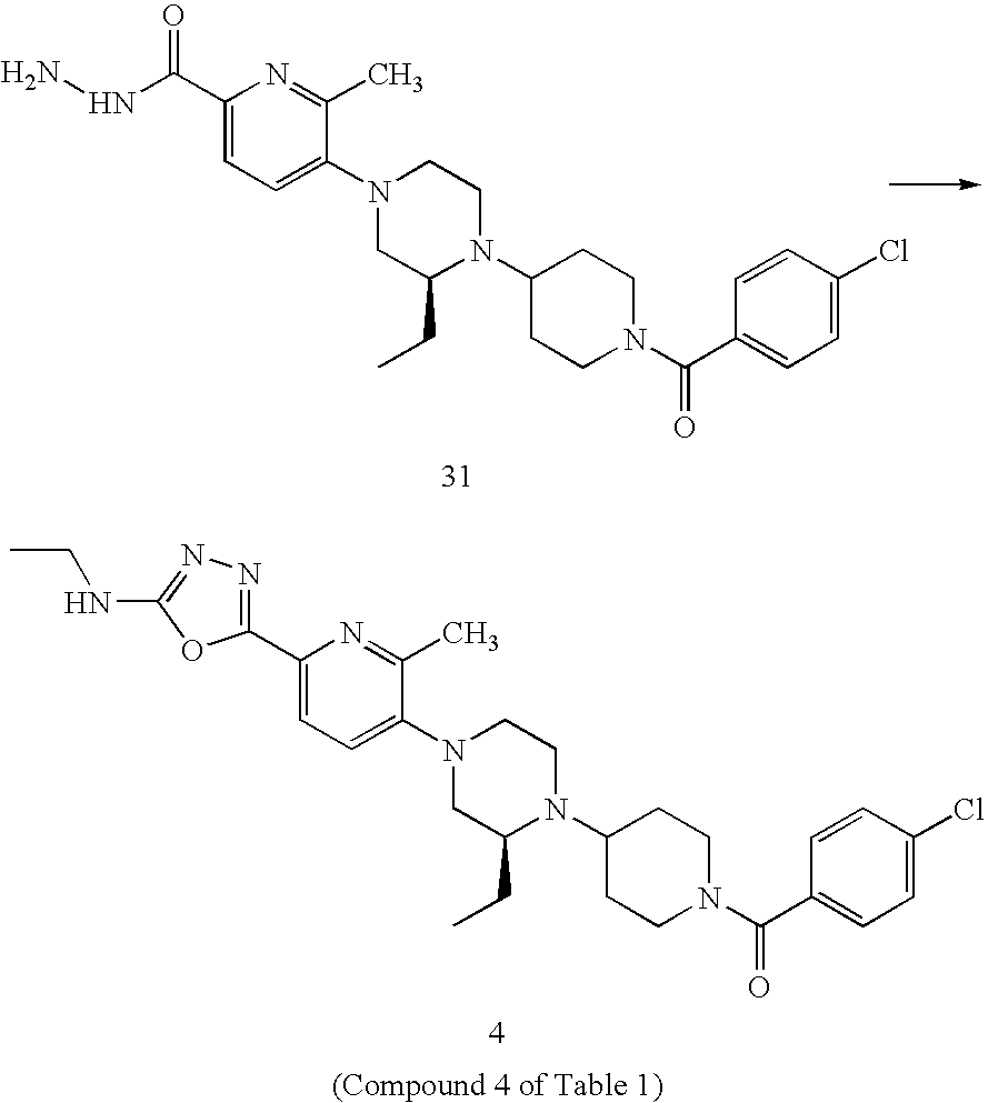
C1(C2=NN=C(NCC)O2)=CC=C(N2CC(CC)N(C3CCN(C(C4=CC=C(Cl)C=C4)=O)CC3)CC2)C(C)=N1.C1(C(NN)=O)=CC=C(N2CC(CC)N(C3CCN(C(C4=CC=C(Cl)C=C4)=O)CC3)CC2)C(C)=N1
